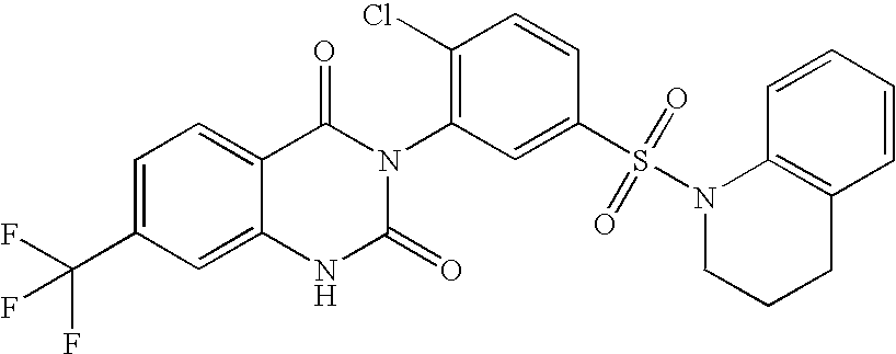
C12=CC(C(F)(F)F)=CC=C1C(=O)N(C1=C(Cl)C=CC(S(N3CCCC4=C3C=CC=C4)(=O)=O)=C1)C(=O)N2
